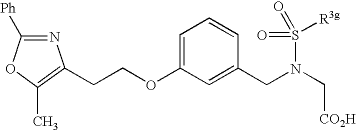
N1=C([Ph])OC(C)=C1CCOC1=CC=CC(CN(C[CO2H])S(=O)(=O)[R3g])=C1
